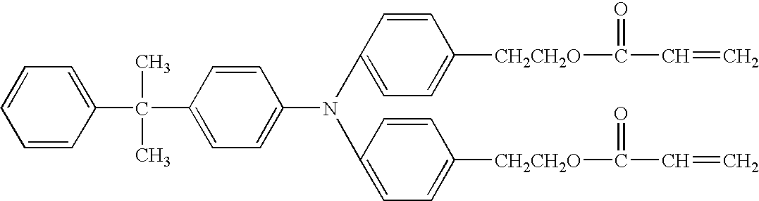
N(C1=CC=C([CH2CH2O]C(=O)C=C)C=C1)(C1=CC=C([CH2CH2O]C(=O)C=C)C=C1)C1=CC=C(C(C)(C)C2=CC=CC=C2)C=C1
